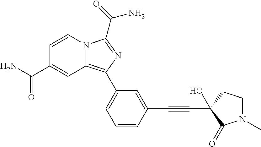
N12C(=C(C3=CC=CC(C#CC4(O)CCN(C)C4=O)=C3)N=C1C(=O)N)C=C(C(N)=O)C=C2
